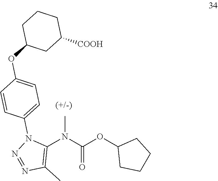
CN(C(OC1CCCC1)=O)C1=C(C)N=NN1C1=CC=C(OC2CC([COOH])CCC2)C=C1
